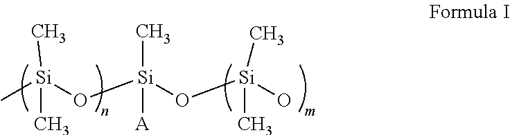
C[Si](O[Si](O[Si](O)(C)C)([A])C)(C)C
